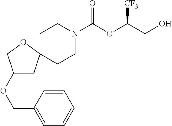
C1CN(C(OC(CO)[CF3])=O)CCC12CC(OCC1=CC=CC=C1)CO2
